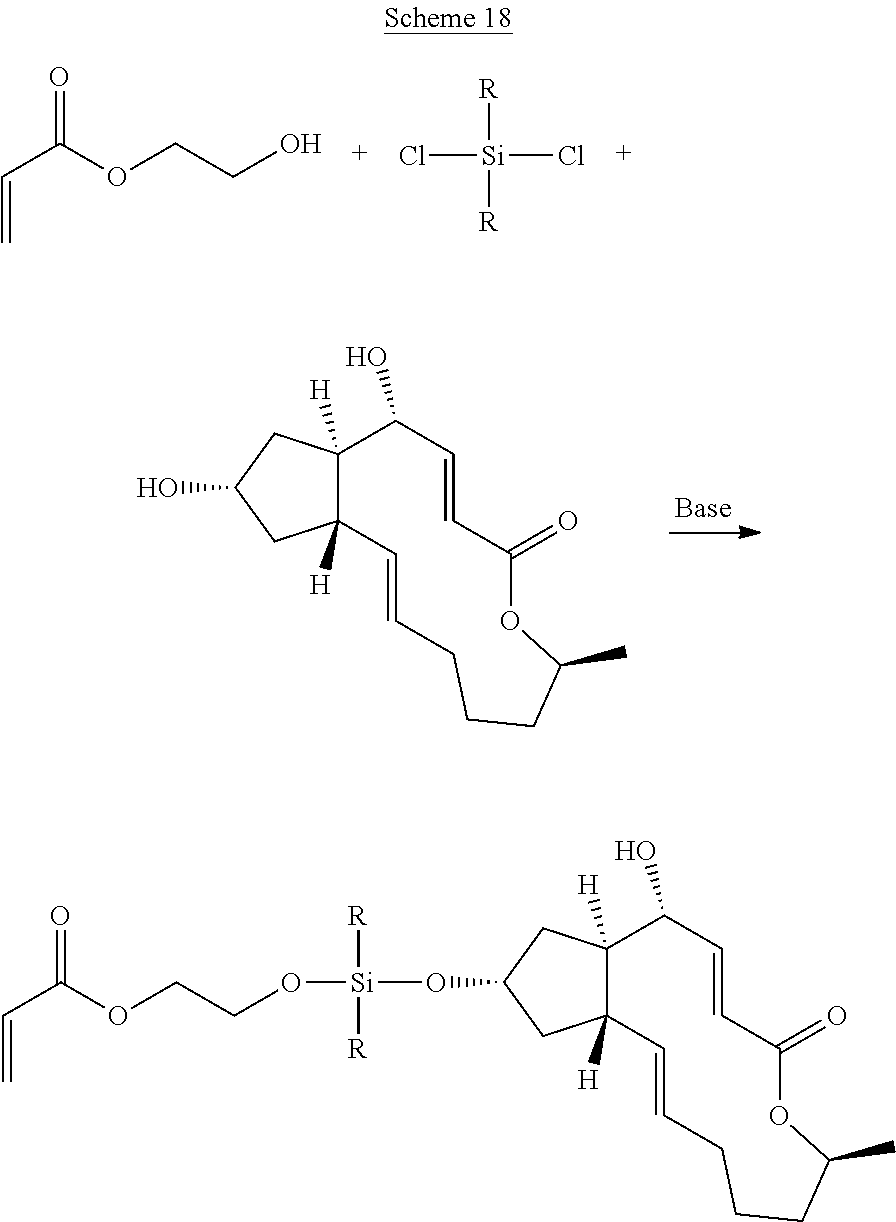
C1(O)C2([H])C([H])(C=CCCCC(C)OC(=O)C=C1)CC(O)C2.C(=C)C(OCCO)=O.Cl[Si]([R])([R])Cl.O([Si]([R])([R])OCCOC(C=C)=O)C1CC2([H])C(O)C=CC(=O)OC(C)CCCC=CC2([H])C1
